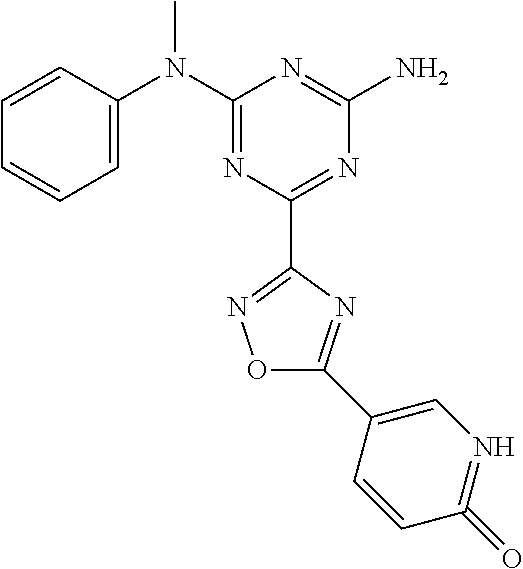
C1=CC(N(C2=NC(C3=NOC(C4=CN=C(=O)C=C4)=N3)=NC(N)=N2)C)=CC=C1
